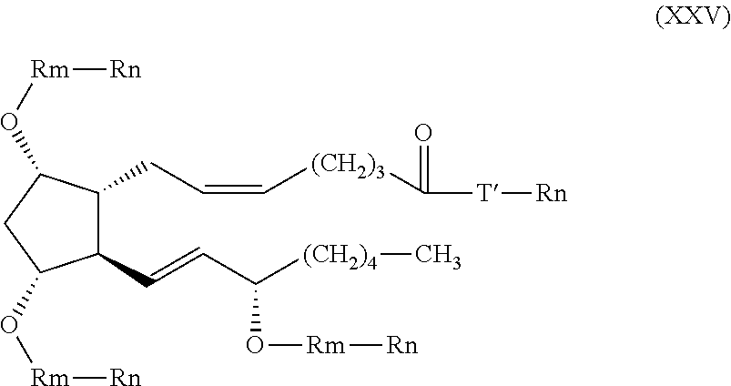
C1(C=CC([(CH2)4]C)O[Rm][Rn])C(CC=C[(CH2)3]C([T][Rn])=O)C(O[Rm][Rn])CC1O[Rm][Rn]
